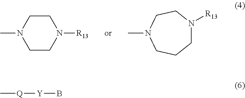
C1CN([R13])CCN1C.CN1CCN([R13])CCC1.C[Q][Y]B
